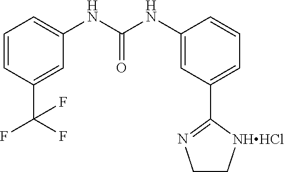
C1=CC(C(F)(F)F)=CC(NC(NC2=CC(C3=NCC[NHHCl]3)=CC=C2)=O)=C1
